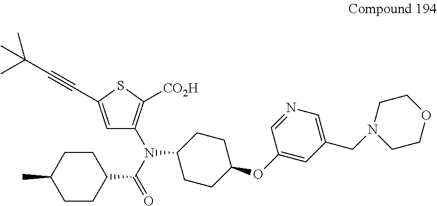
C1CC(C(N(C2=C([CO2H])SC(C#CC(C)(C)C)=C2)C2CCC(OC3=CC(CN4CCOCC4)=CN=C3)CC2)=O)CCC1C
